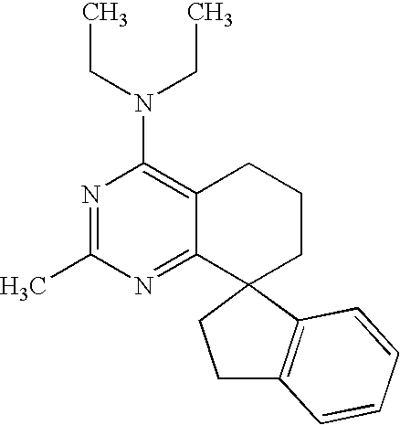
C(N(CC)C1=C2C(=NC(C)=N1)C1(CCC2)C2=C(CC1)C=CC=C2)C
